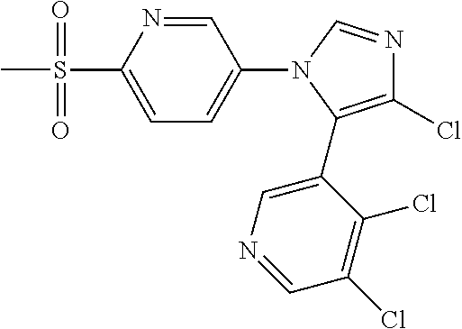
C1=C(S(C)(=O)=O)N=CC(N2C(C3=CN=CC(Cl)=C3Cl)=C(Cl)N=C2)=C1
